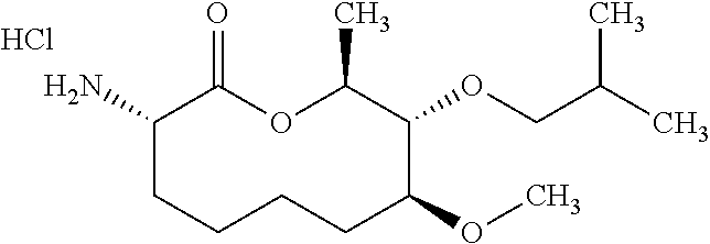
C1(N)CCCCC(OC)C(OCC(C)C)C(C)OC1=O.Cl
